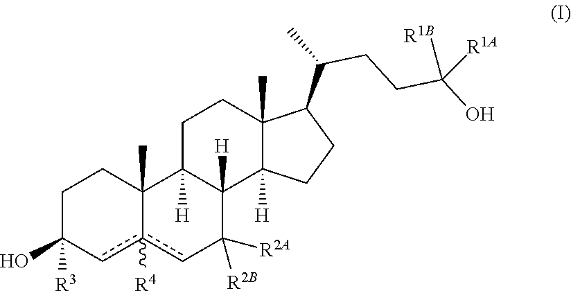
C1C(O)([R3])cc2([R4])cC([R2A])([R2B])C3([H])C([H])(C2(C)C1)CCC1(C)C3([H])CCC1C(C)CCC(O)([R1A])[R1B]
